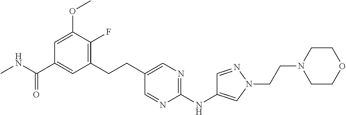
CNC(C1=CC(CCC2=CN=C(NC3=CN(CCN4CCOCC4)N=C3)N=C2)=C(F)C(OC)=C1)=O
